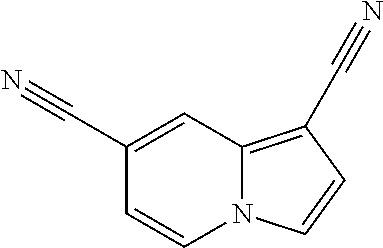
N12C(=C(C#N)C=C1)C=C(C#N)C=C2
